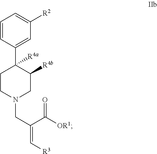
C1=CC(C2([R4a])CCN(CC(=C[R3])C([OR1])=O)CC2[R4b])=CC([R2])=C1
